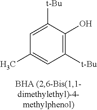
C1([t-Bu])=C(O)C([t-Bu])=CC(C)=C1
